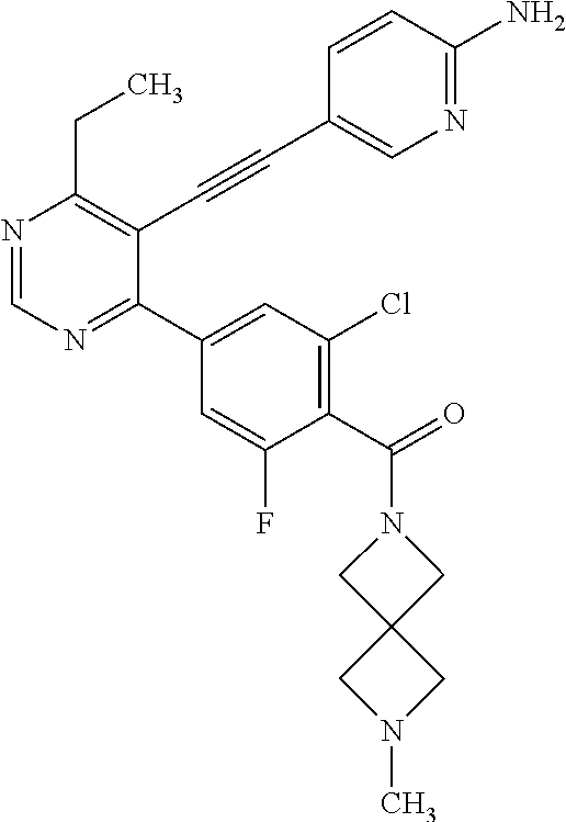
N1=CN=C(C2=CC(Cl)=C(C(=O)N3CC4(C3)CN(C)C4)C(F)=C2)C(C#CC2=CN=C(N)C=C2)=C1CC
